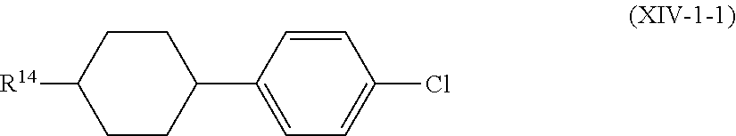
C1=CC(C2CCC([R14])CC2)=CC=C1Cl
